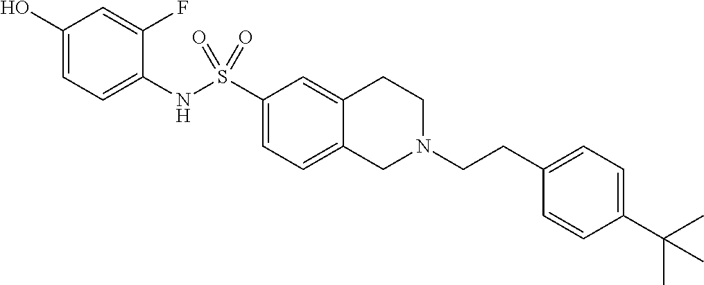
C1(O)=CC=C(NS(C2=CC=C3C(=C2)CCN(CCC2=CC=C(C(C)(C)C)C=C2)C3)(=O)=O)C(F)=C1
